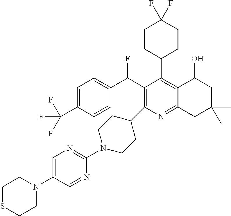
FC(C1=C(C2CCN(C3=NC=C(N4CCSCC4)C=N3)CC2)N=C2C(=C1C1CCC(F)(F)CC1)C(O)CC(C)(C)C2)C1=CC=C(C(F)(F)F)C=C1
